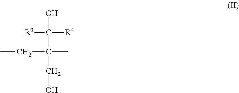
C(O)([R3])(C(CO)(CC)C)[R4]
